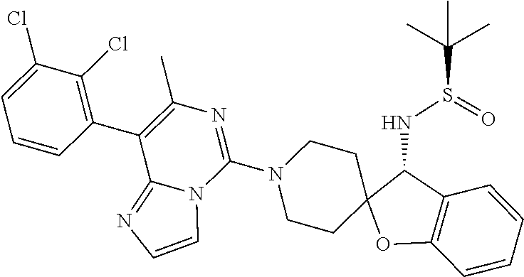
C12(CCN(C3=NC(C)=C(C4=C(Cl)C(Cl)=CC=C4)C4=NC=CN34)CC1)OC1=C(C=CC=C1)C2NS(C(C)(C)C)=O
